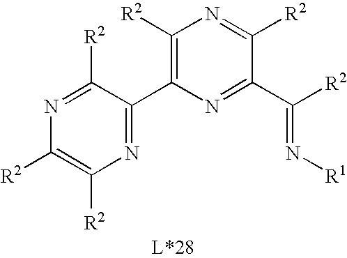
C1([R2])=C(C2=NC([R2])=C([R2])N=C2[R2])N=C(C([R2])=N[R1])C([R2])=N1
